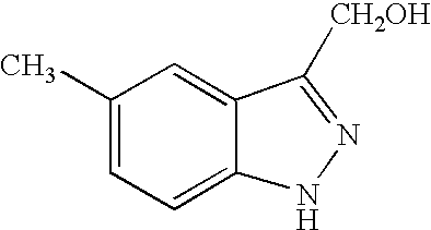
C1(C)=CC=C2C(=C1)C([CH2OH])=NN2
